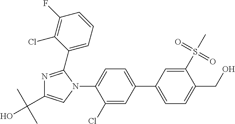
C1(C2=CC=C(CO)C(S(C)(=O)=O)=C2)=CC=C(N2C=C(C(C)(C)O)N=C2C2=CC=CC(F)=C2Cl)C(Cl)=C1
